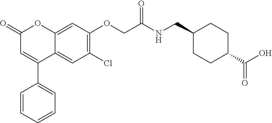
C12=CC(OCC(NCC3CCC(C(O)=O)CC3)=O)=C(Cl)C=C1C(C1=CC=CC=C1)=CC(=O)O2
